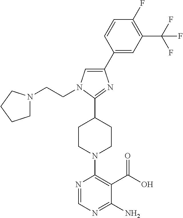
C1(C2CCN(C3=C(C(O)=O)C(N)=NC=N3)CC2)=NC(C2=CC(C(F)(F)F)=C(F)C=C2)=CN1CCN1CCCC1
